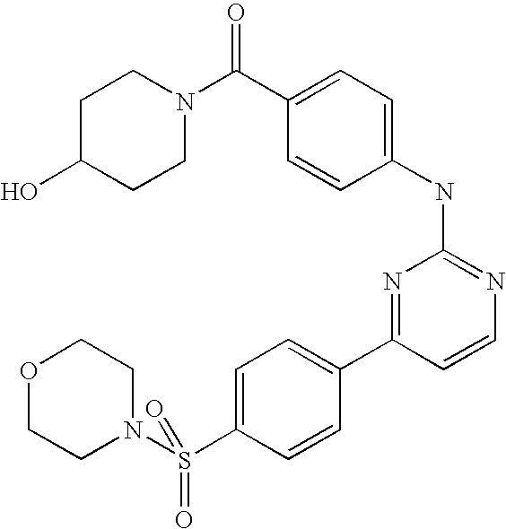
C1C(O)CCN(C(C2=CC=C(NC3=NC=CC(C4=CC=C(S(N5CCOCC5)(=O)=O)C=C4)=N3)C=C2)=O)C1
